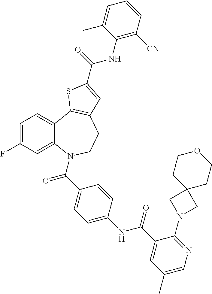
C1=C(F)C=C2C(=C1)C1=C(CCN2C(C2=CC=C(NC(C3=CC(C)=CN=C3N3CC4(C3)CCOCC4)=O)C=C2)=O)C=C(C(=O)NC2=C([CN])C=CC=C2C)S1
